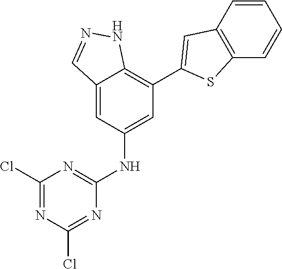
C12=CC(NC3=NC(Cl)=NC(Cl)=N3)=CC(C3=CC4=C(C=CC=C4)S3)=C1NN=C2
